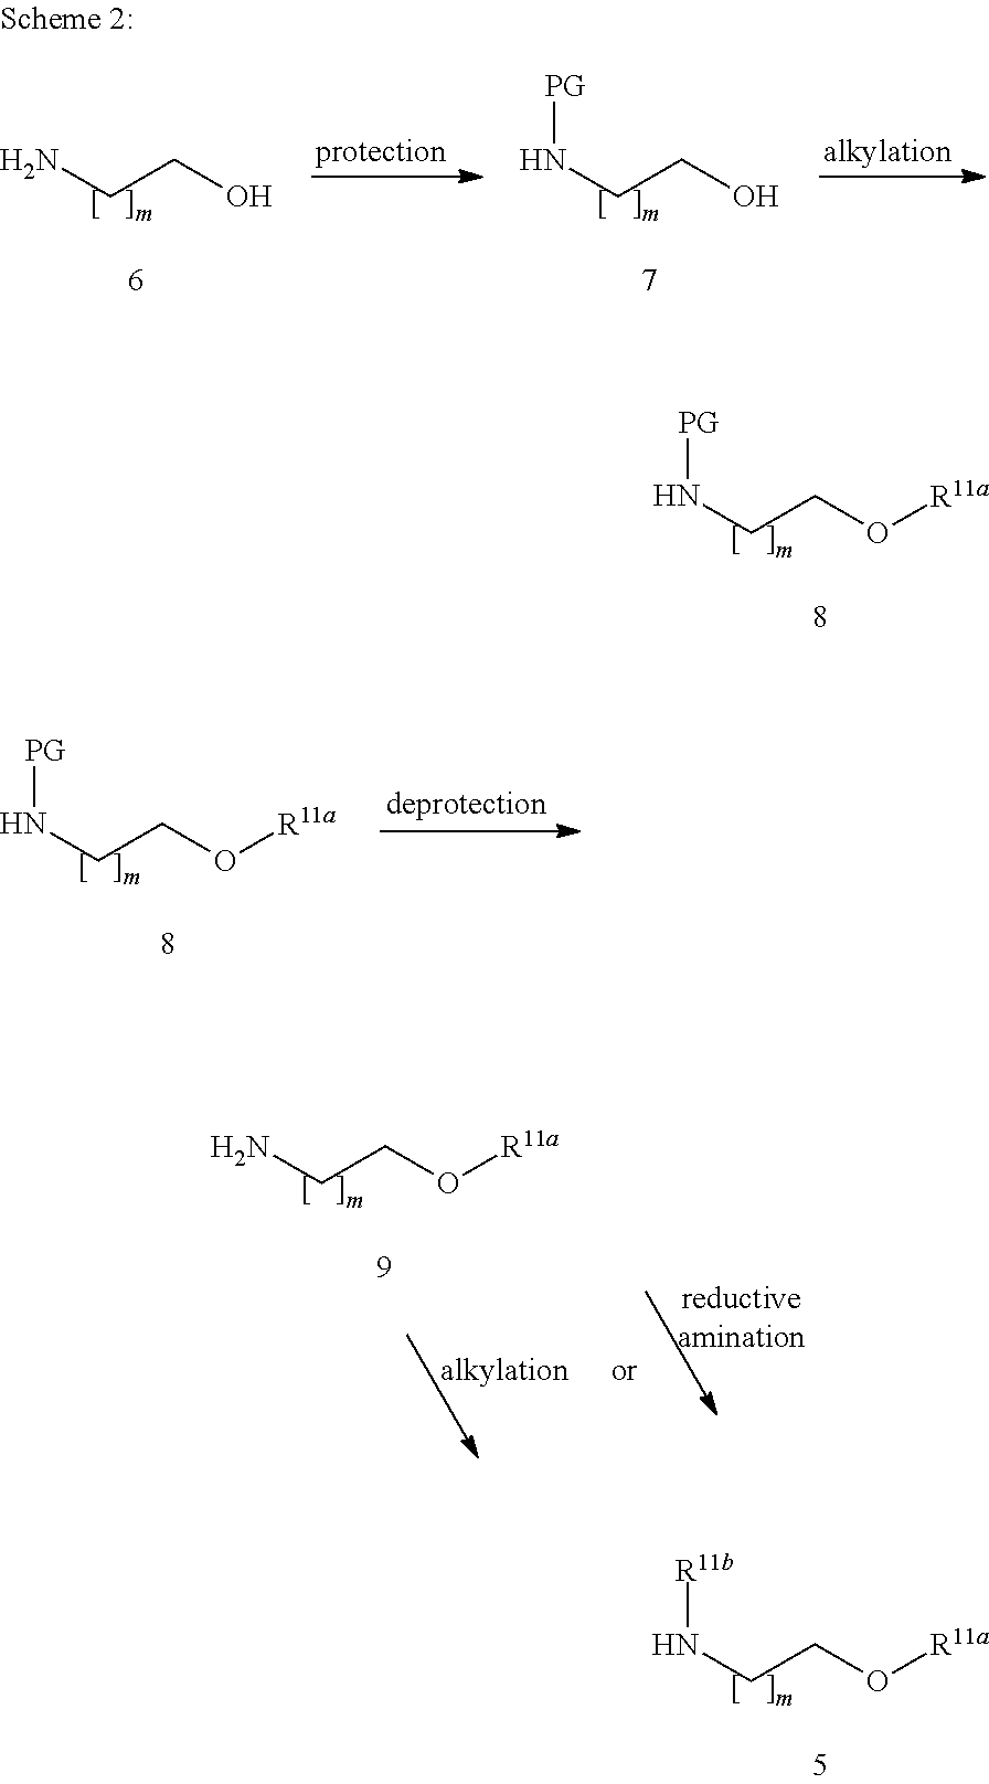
N(CCO[R11a])[PG].N(CCO[R11a])[R11b].N(CCO)[PG].NCCO.N(CCO[R11a])[PG].NCCO[R11a]
